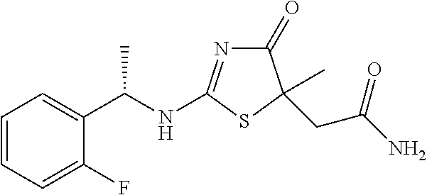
C1=CC=C(F)C(C(NC2=NC(=O)C(CC(N)=O)(C)S2)C)=C1
